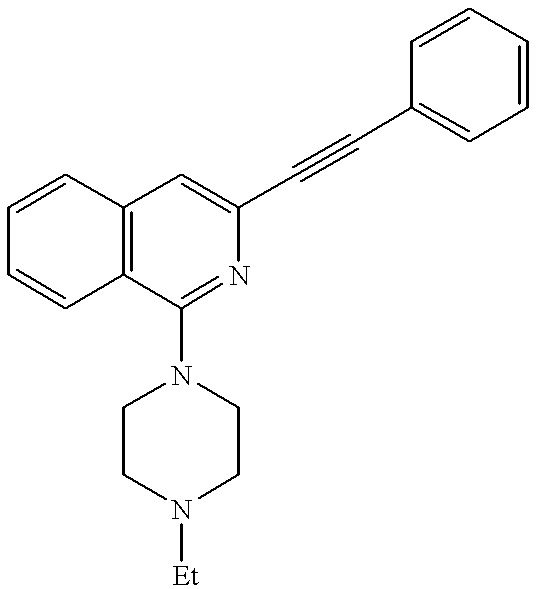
C1=CC=CC2=C1C=C(C#CC1=CC=CC=C1)N=C2N1CCN([Et])CC1
